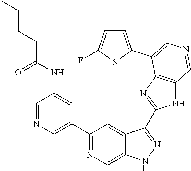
C1(C2=CN=CC(NC(=O)CCCC)=C2)=NC=C2C(=C1)C(C1=NC3=C(N1)C=NC=C3C1=CC=C(F)S1)=NN2
